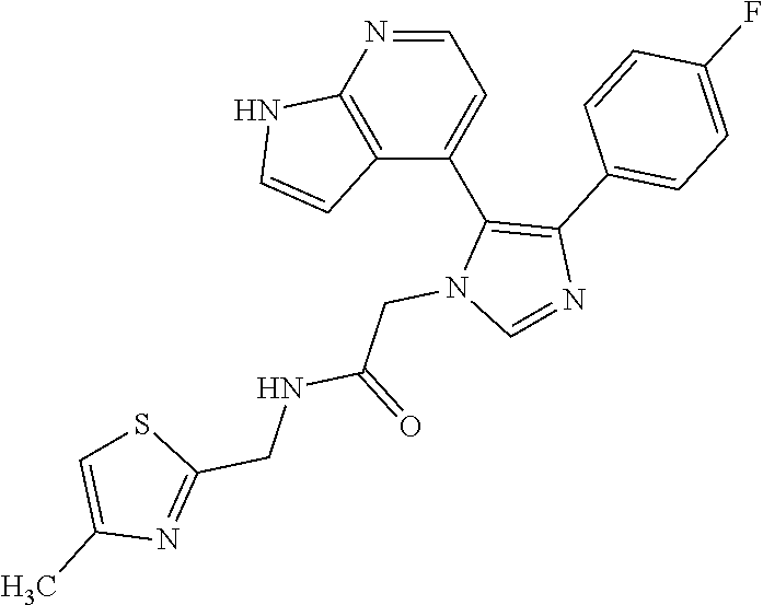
C12=C(C=CN1)C(C1=C(C3=CC=C(F)C=C3)N=CN1CC(NCC1=NC(C)=CS1)=O)=CC=N2
